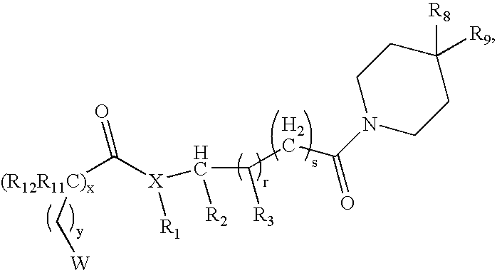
C([(R12R11C)x]C([X](C(C([R3])CC(N1CCC([R8])([R9])CC1)=O)[R2])[R1])=O)[W]
